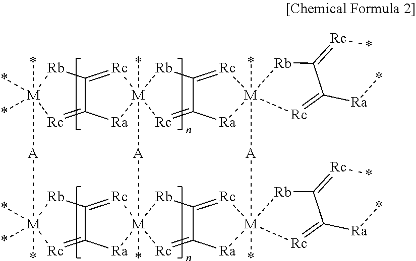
C12=[Rc][M]345(*)[Ra]C1=[Rc][M](*)(*)(*)([Rb]2)[A][M]1(*)(*)(*)[Rb]C2=[Rc][M]6(*)([Ra]C2=[Rc]1)([Rc]=C1C(=[Rc][M]2(*)([Ra]1)([Rc]=C([Ra]*)C(=[Rc]*)[Rb]2)[A][M]12(*)([Ra]C(=[Rc]3)C(=[Rc]1)[Rb]4)[Rc]=C([Ra]*)C(=[Rc]*)[Rb]2)[Rb]6)[A]5
